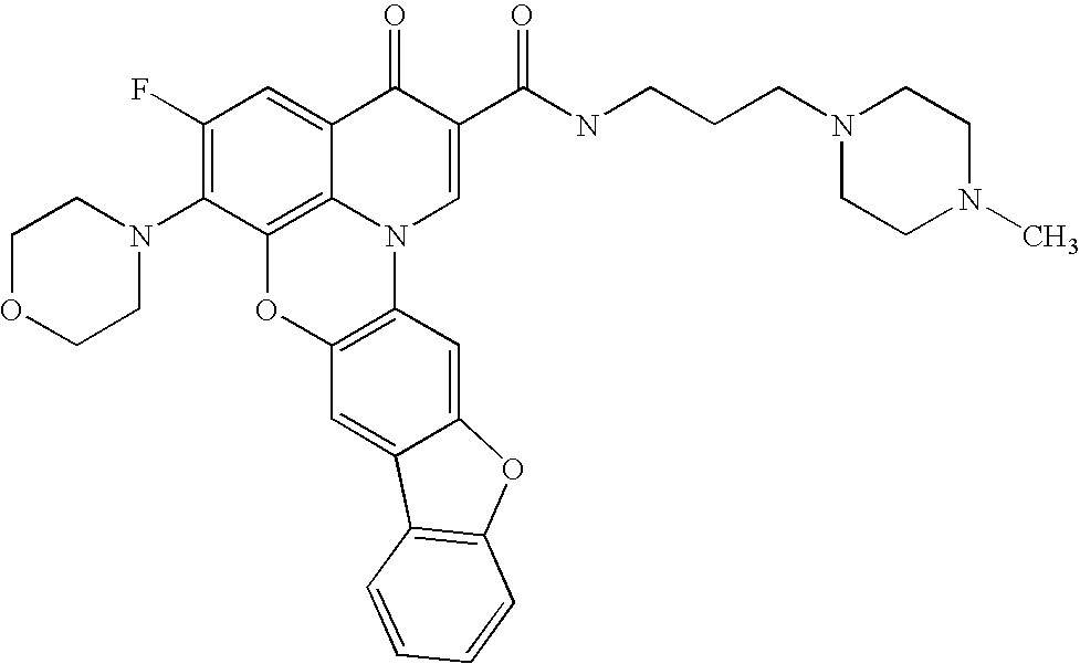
C12=C3C(=CC(F)=C1N1CCOCC1)C(=O)C(C(=O)NCCCN1CCN(C)CC1)=CN3C1=C(O2)C=C2C(=C1)OC1=C2C=CC=C1
